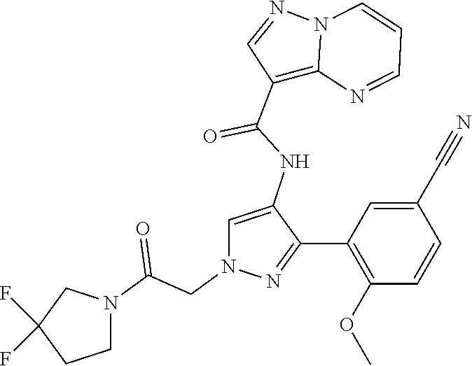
N12C(=C(C(NC3=CN(CC(N4CC(F)(F)CC4)=O)N=C3C3=C(OC)C=CC(C#N)=C3)=O)C=N1)N=CC=C2
